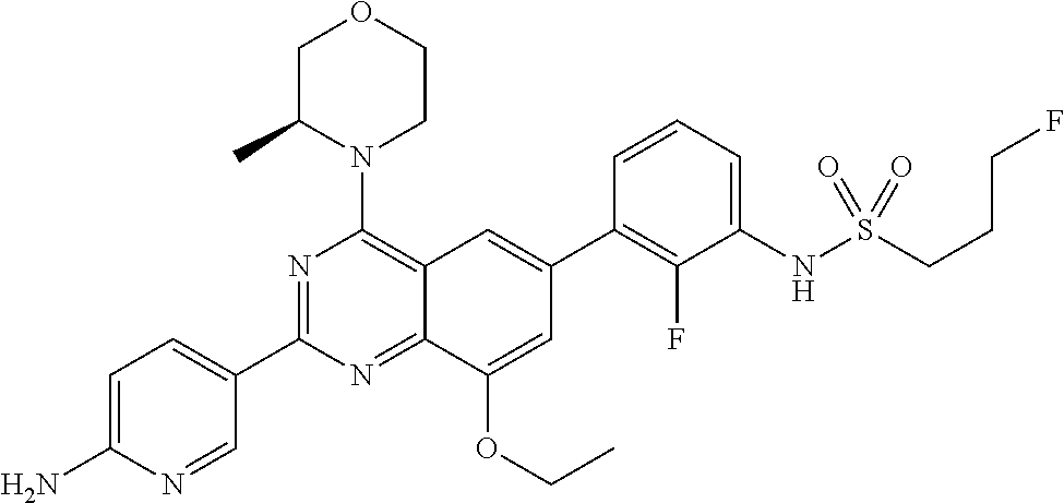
C1=C(N)N=CC(C2=NC(N3CCOCC3C)=C3C(=N2)C(OCC)=CC(C2=C(F)C(NS(=O)(=O)CCCF)=CC=C2)=C3)=C1
